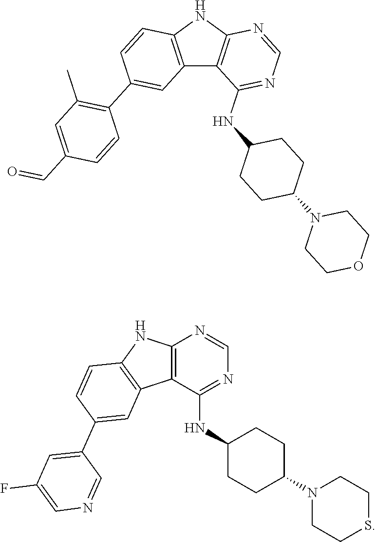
C12=C(NC3=C1C(NC1CCC(N4CCOCC4)CC1)=NC=N3)C=CC(C1=C(C)C=C(C=O)C=C1)=C2.C12=C(C(NC3CCC(N4CCSCC4)CC3)=NC=N1)C1=C(N2)C=CC(C2=CC(F)=CN=C2)=C1
